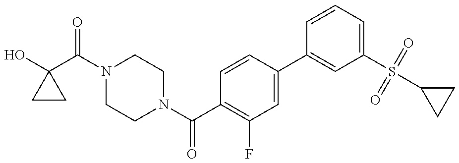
OC1(C(N2CCN(C(C3=C(F)C=C(C4=CC(S(C5CC5)(=O)=O)=CC=C4)C=C3)=O)CC2)=O)CC1
